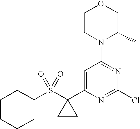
C1=C(C2(S(C3CCCCC3)(=O)=O)CC2)N=C(Cl)N=C1N1CCOCC1C
